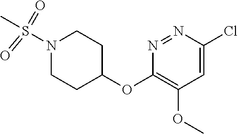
C1=C(Cl)N=NC(OC2CCN(S(=O)(=O)C)CC2)=C1OC
